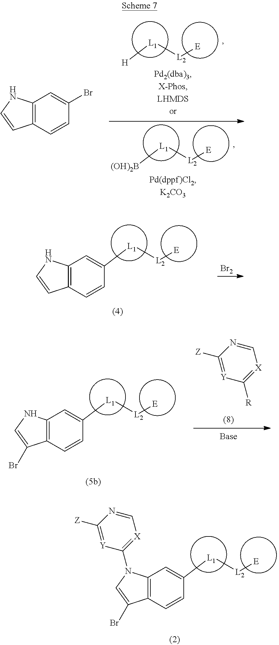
[L1]([L2][E])[H].[L1]([L2][E])[(OH)2B].C12=C(C=CC(Br)=C1)C=CN2.C12=C(C=CC([L1][L2][E])=C1)C(Br)=CN2C1=[X]C=NC([Z])=[Y]1.C12=C(C=CC([L1][L2][E])=C1)C=CN2.[Br2].C1([Z])=[Y]C([R])=[X]C=N1.C12=C(C=CC([L1][L2][E])=C1)C(Br)=CN2
